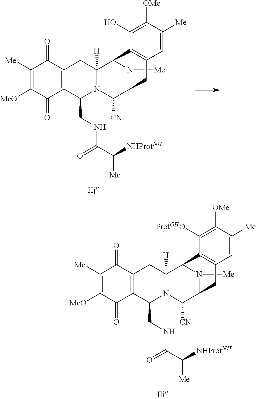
N1([Me])C2C([CN])N3C(CNC(C([NHProtNH])[Me])=O)C4=C(C(=O)C([Me])=C([MeO])C4=O)CC3([H])C1C1=C(C2)C=C([Me])C([OMe])=C1[ProtOHO].N1([Me])C2C([CN])N3C(CNC(C([NHProtNH])[Me])=O)C4=C(C(=O)C([Me])=C([MeO])C4=O)CC3([H])C1C1=C(C2)C=C([Me])C([OMe])=C1O
